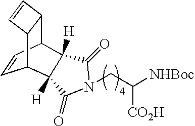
C1=CC2C3C(C1C1([H])C2([H])C(=O)N(CC([NHBoc])[CO2H])C1=O)C=C3
